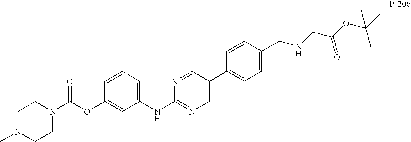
C1N(C)CCN(C(OC2=CC(NC3=NC=C(C4=CC=C(CNCC(OC(C)(C)C)=O)C=C4)C=N3)=CC=C2)=O)C1
